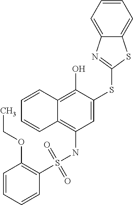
C1=C(SC2=NC3=CC=CC=C3S2)C(O)=C2C(=C1NS(C1=C(OCC)C=CC=C1)(=O)=O)C=CC=C2
